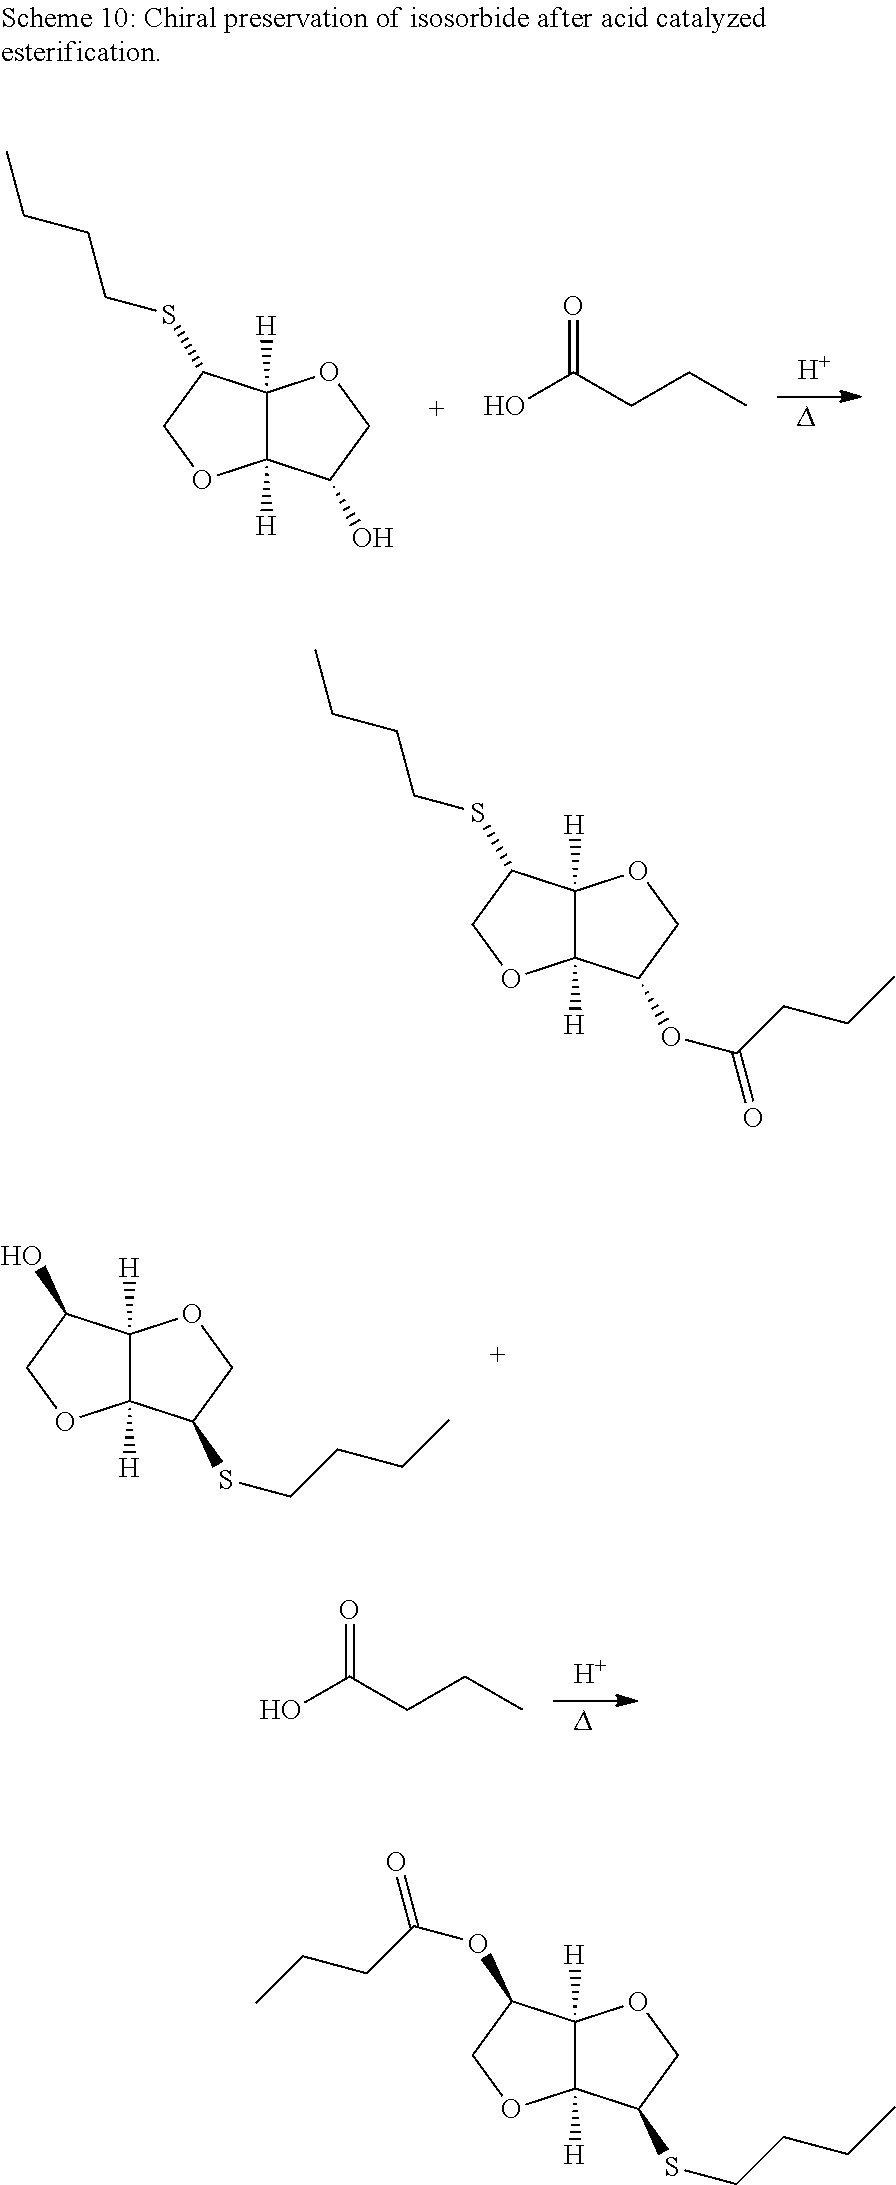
C12([H])C([H])(C(O)CO1)OCC2SCCCC.OC(CCC)=O.[H].C12([H])C([H])(C(SCCCC)CO1)OCC2O.OC(CCC)=O.[H].C12([H])C([H])(C(OC(CCC)=O)CO1)OCC2SCCCC.C12([H])C([H])(C(SCCCC)CO1)OCC2OC(=O)CCC
